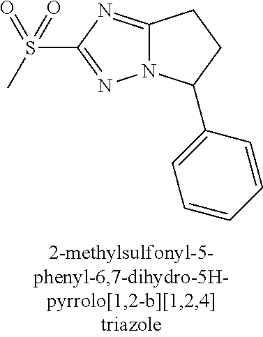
C12=NC(S(=O)(C)=O)=NN1C(C1=CC=CC=C1)CC2
